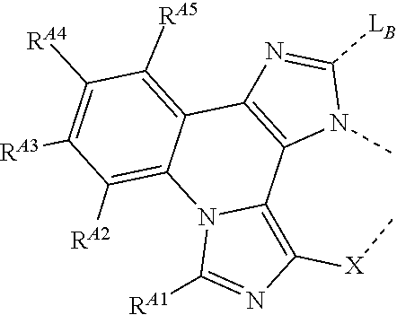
C1([LB])=NC2=C(C3=C([X]C)N=C([RA1])N3C3=C([RA2])C([RA3])=C([RA4])C([RA5])=C32)N1C
